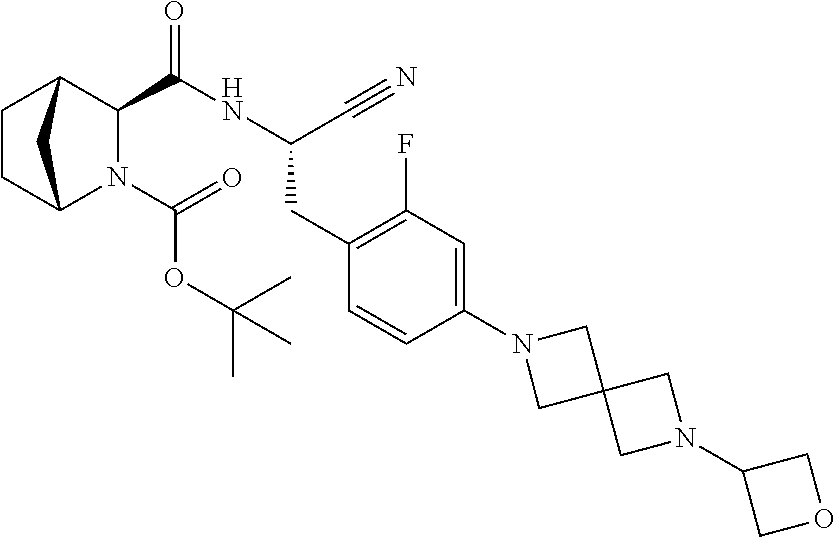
C1CC2N(C(=O)OC(C)(C)C)C(C(NC(C#N)CC3=C(F)C=C(N4CC5(C4)CN(C4COC4)C5)C=C3)=O)C1C2
